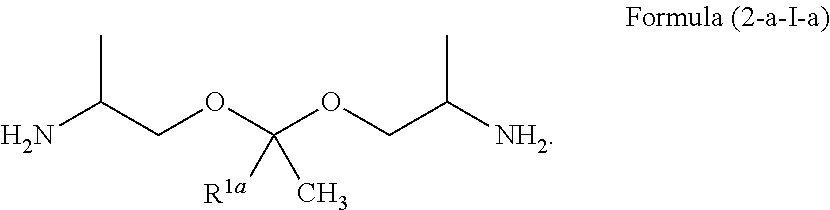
NC(COC(OCC([NH2])C)(C)[R1a])C
